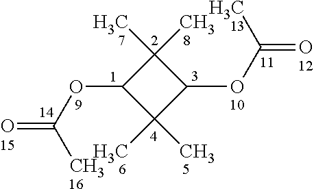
O(C1C(C)(C)C(OC(=O)C)C1(C)C)C(=O)C
